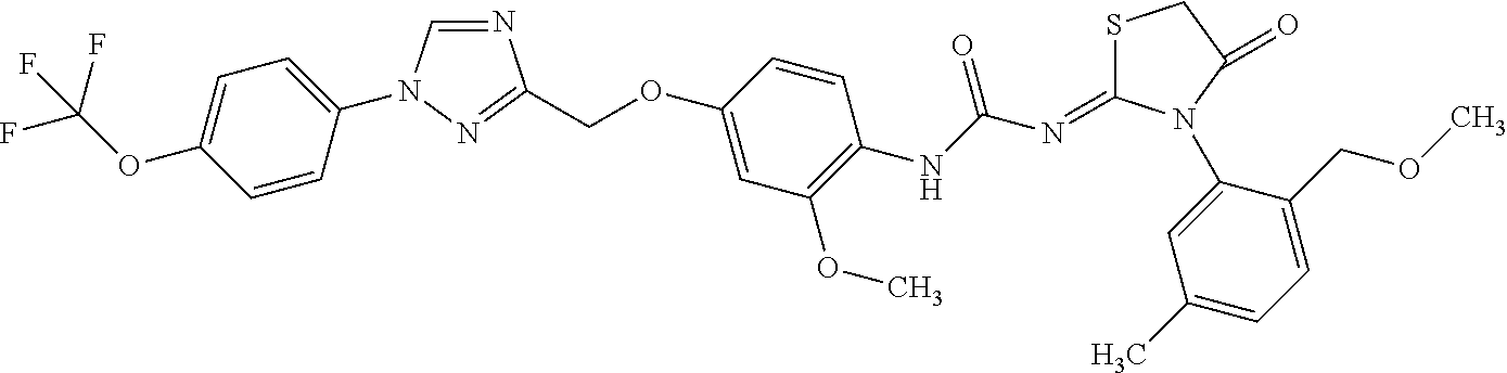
C1=CC(N2C=NC(COC3=CC(OC)=C(NC(N=C4SCC(=O)N4C4=CC(C)=CC=C4COC)=O)C=C3)=N2)=CC=C1OC(F)(F)F
